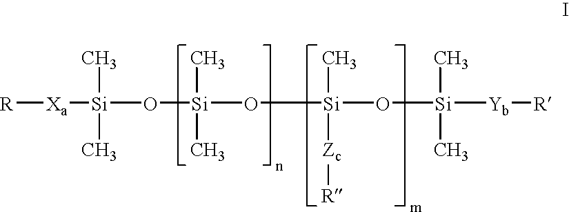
[R][Xa][Si](C)(C)O[Si](O[Si](O[Si]([Yb][R])(C)C)([Zc][R])C)(C)C
